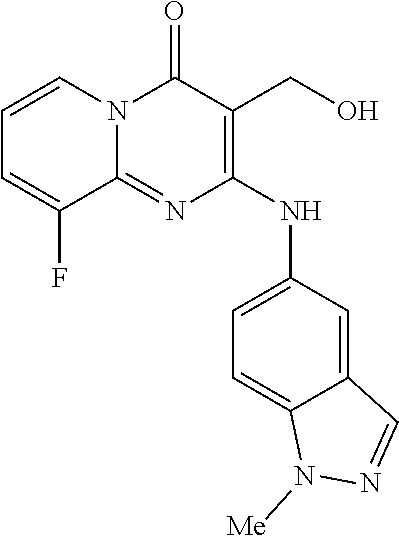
C1=CN2C(=NC(NC3=CC=C4C(=C3)C=NN4[Me])=C(CO)C2=O)C(F)=C1
